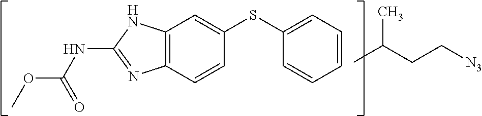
C12=C(C=CC(SC3=CC=CC=C3)=C1)N=C(NC(OC)=O)N2.CC(CC[N3])C
